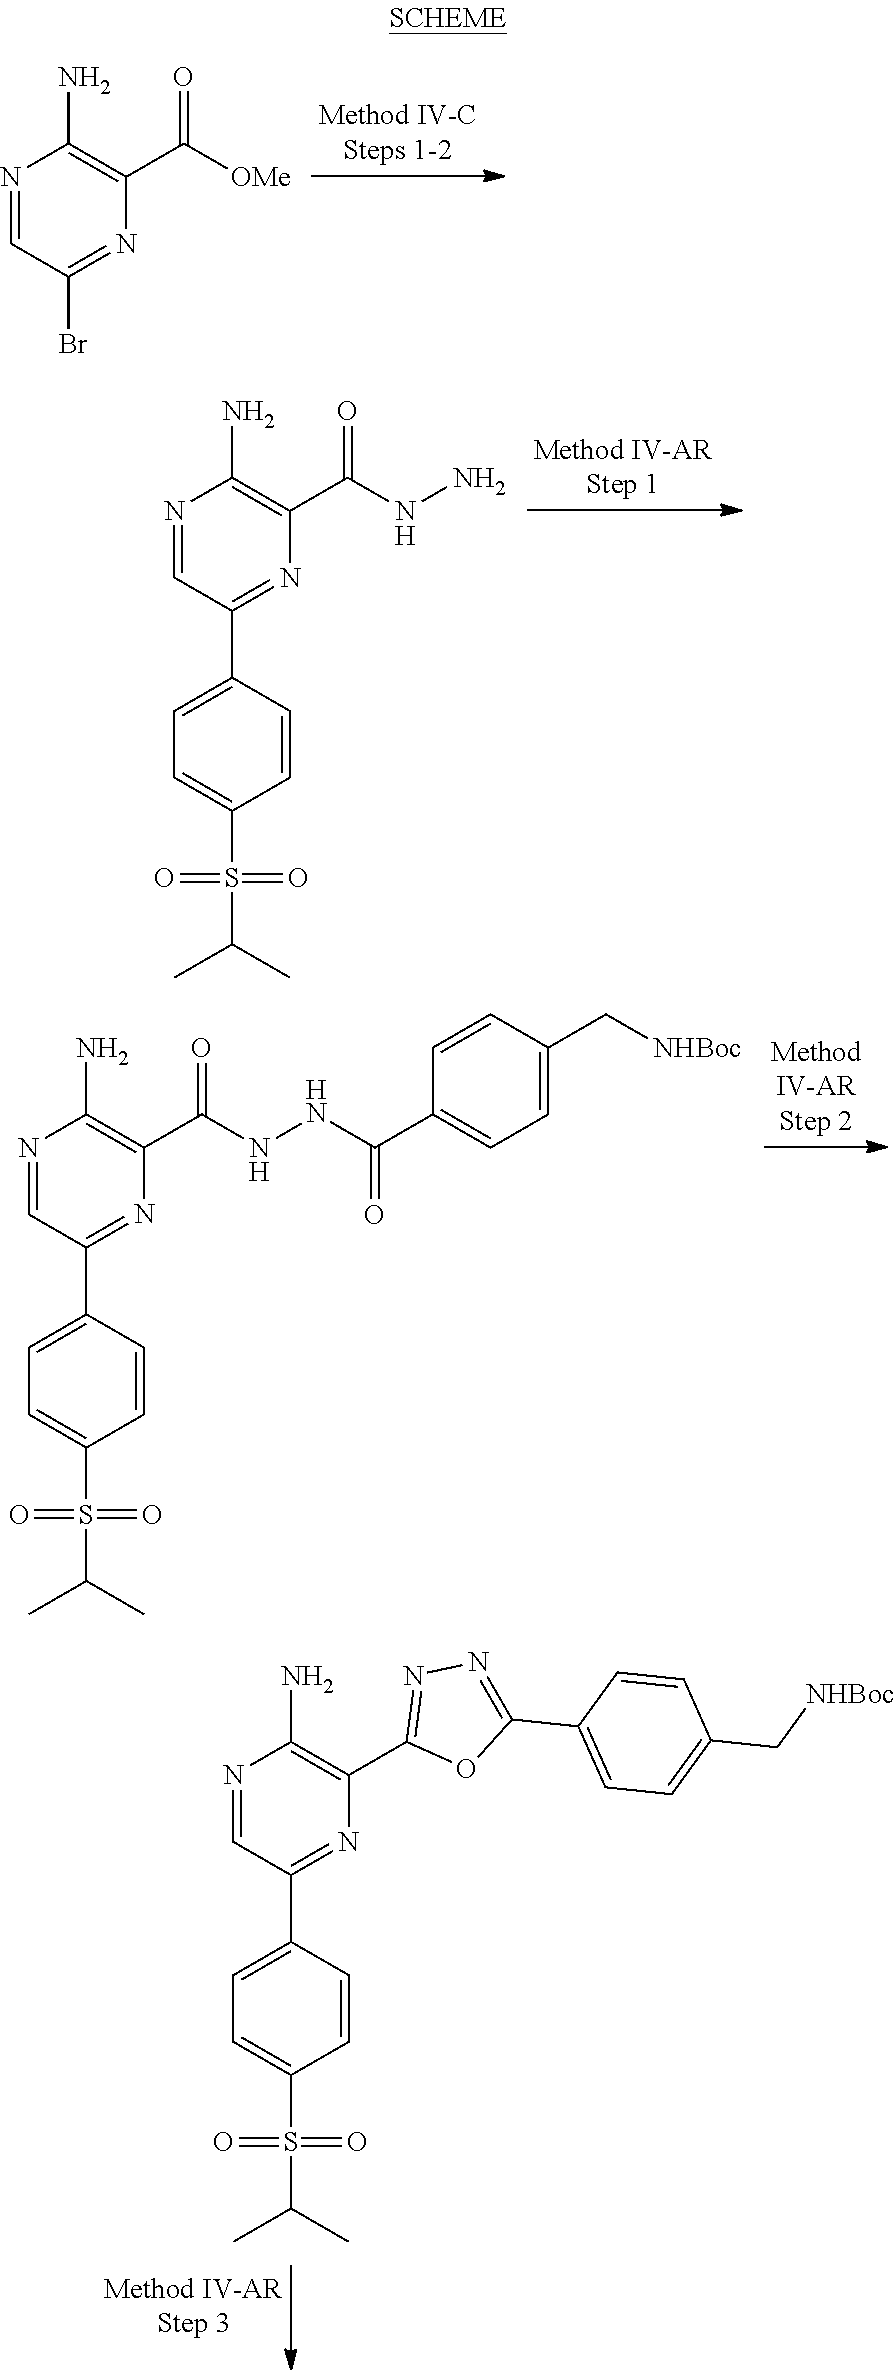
N1=CC(Br)=NC(C([OMe])=O)=C1N.N1=CC(C2=CC=C(S(C(C)C)(=O)=O)C=C2)=NC(C2=NN=C(C3=CC=C(C[NHBoc])C=C3)O2)=C1N.N1=CC(C2=CC=C(S(C(C)C)(=O)=O)C=C2)=NC(C(NN)=O)=C1N.N1=CC(C2=CC=C(S(C(C)C)(=O)=O)C=C2)=NC(C(NNC(C2=CC=C(C[NHBoc])C=C2)=O)=O)=C1N
